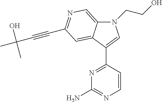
N1(CCO)C2=CN=C(C#CC(O)(C)C)C=C2C(C2=NC(N)=NC=C2)=C1
